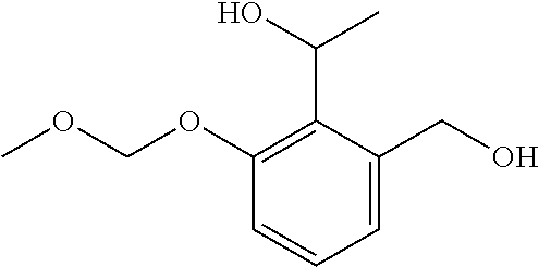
C1(OCOC)=C(C(C)O)C(CO)=CC=C1
